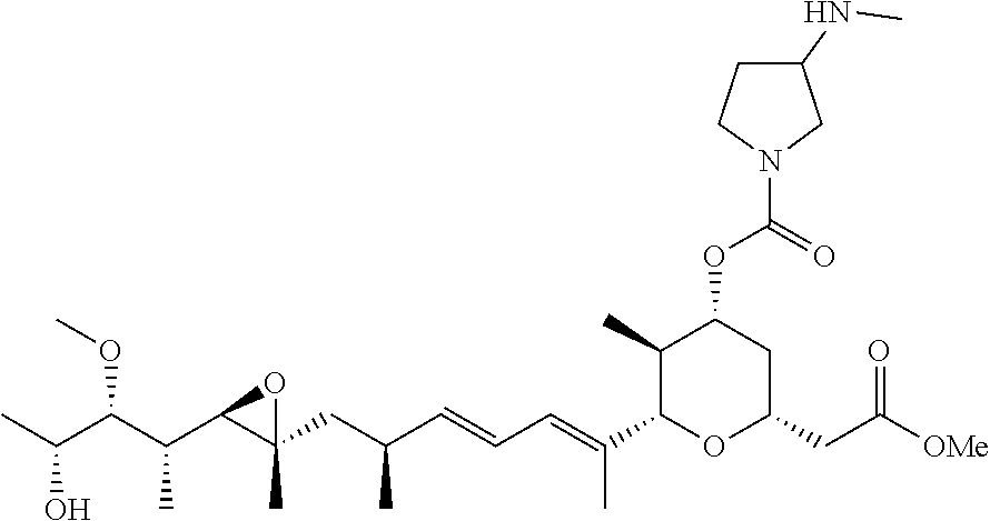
CC(C(C(C1C(CC(C=CC=C(C2OC(CC(=O)[OMe])CC(OC(=O)N3CC(NC)CC3)C2C)C)C)(C)O1)C)OC)O
